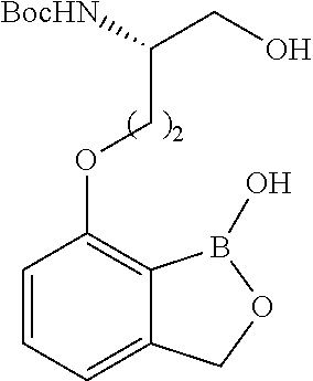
C1=CC=C2C(=C1OCC(CO)[BocHN])B(O)OC2
